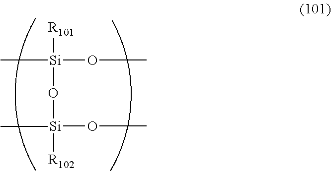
C[Si](O[Si]([R102])(OC)C)([R101])OC
